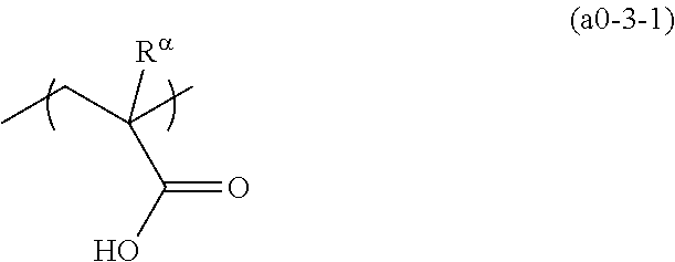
C(C(O)=O)(C)(CC)[Ra]
